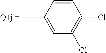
CC1=CC(Cl)=C(Cl)C=C1
